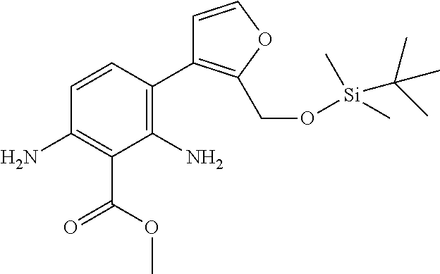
C1(N)=C(C(=O)OC)C(N)=C(C2=C(CO[Si](C)(C)C(C)(C)C)OC=C2)C=C1
